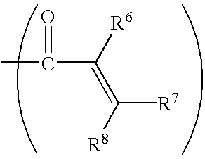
C(C(=C([R8])[R7])[R6])(C)=O
